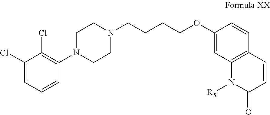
C1(Cl)=CC=CC(N2CCN(CCCCOC3=CC4=C(C=C3)C=CC(=O)N4[R5])CC2)=C1Cl
